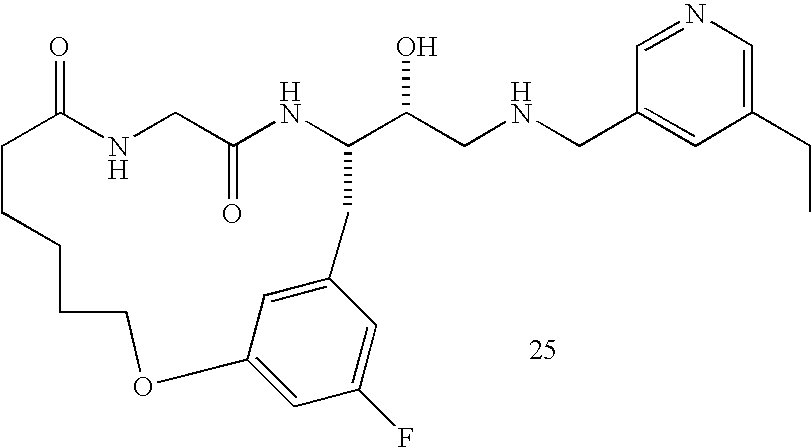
C1=NC=C(CC)C=C1CNCC(O)C1NC(=O)CNC(=O)CCCCCOC2=CC(F)=CC(=C2)C1
